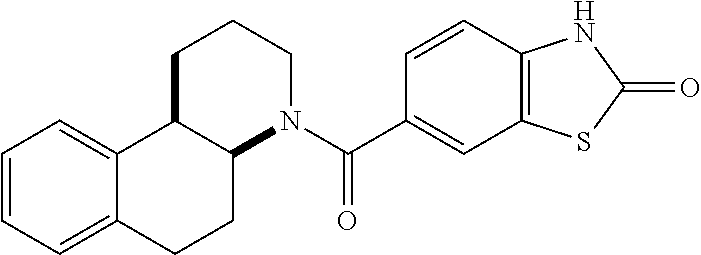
C12C(CCCN1C(C1=CC3=C(C=C1)NC(=O)S3)=O)C1=CC=CC=C1CC2
